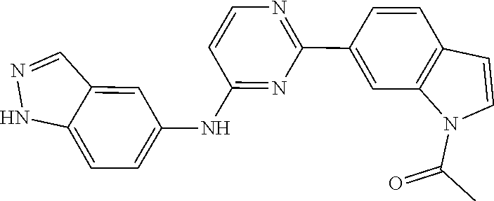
C1=CC2=C(N(C(=O)C)C=C2)C=C1C1=NC=CC(NC2=CC=C3C(=C2)C=NN3)=N1
